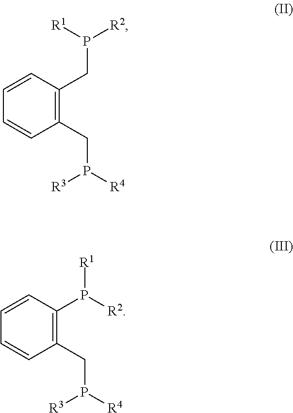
C1=CC(CP([R1])[R2])=C(CP([R3])[R4])C=C1.C1=CC(P([R1])[R2])=C(CP([R3])[R4])C=C1
